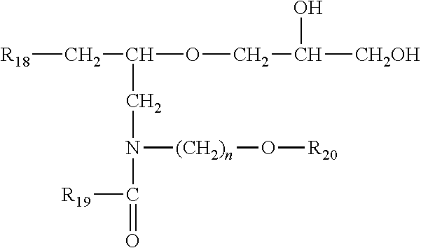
[R18]CC(OCC([CH2OH])O)CN(C(=O)[R19])[(CH2)n]O[R20]
